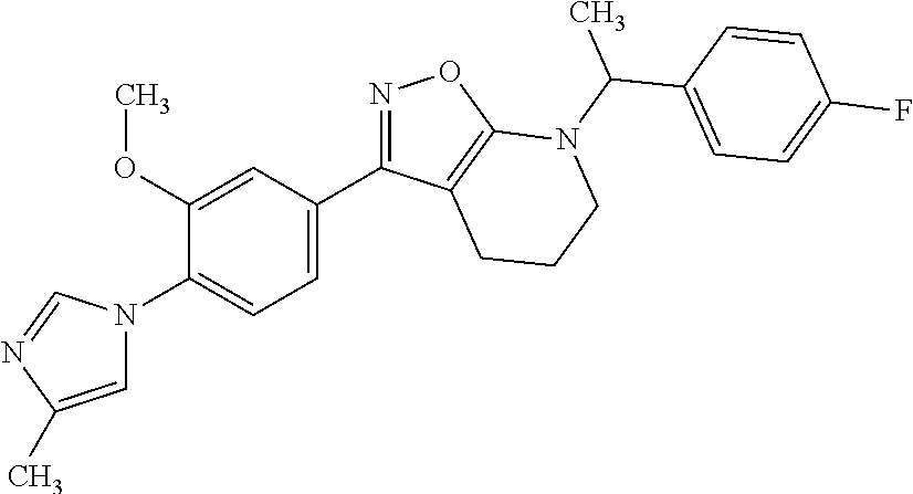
C1(C2=NOC3=C2CCCN3C(C2=CC=C(F)C=C2)C)=CC=C(N2C=C(C)N=C2)C(OC)=C1
